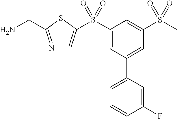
N1=C(CN)SC(S(C2=CC(C3=CC=CC(F)=C3)=CC(S(C)(=O)=O)=C2)(=O)=O)=C1
